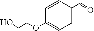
C1=C(C=O)C=CC(OCCO)=C1
